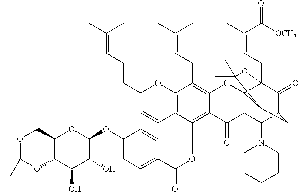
C12=C(OC(C3=CC=C(OC4C(O)C(O)C5C(O4)COC(C)(C)O5)C=C3)=O)C3=C(C(CC=C(C)C)=C1OC14C(C2=O)C(N2CCCCC2)C2C(=O)C1(CC=C(C)C(=O)[OCH3])OC(C)(C)C4C2)OC(C)(CCC=C(C)C)C=C3
